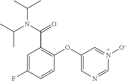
C1=C(F)C=CC(OC2=CN=CN([O-])=C2)=C1C(N(C(C)C)C(C)C)=O
